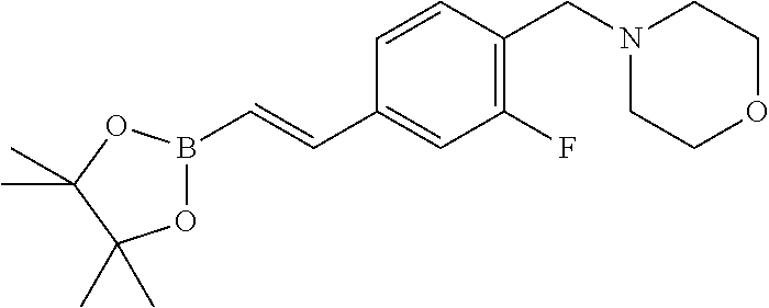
O1B(C=CC2=CC(F)=C(CN3CCOCC3)C=C2)OC(C)(C)C1(C)C
